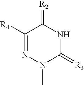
C1([R4])=NN(C)C(=[R3])NC1=[R2]
